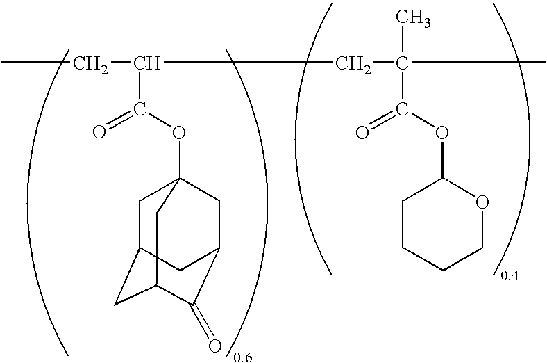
CCC(CC(C)(C)C(OC1CCCCO1)=O)C(OC12CC3CC(C(=O)C(C1)C3)C2)=O
